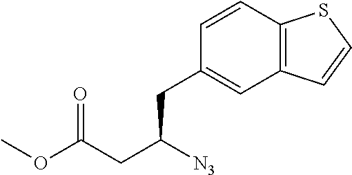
C12=C(C=C(CC(CC(=O)OC)[N3])C=C1)C=CS2
